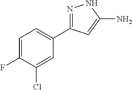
C1=C(F)C(Cl)=CC(C2=NNC(N)=C2)=C1
